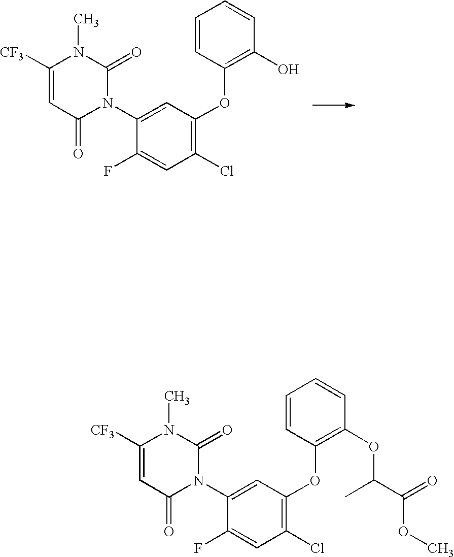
C1([CF3])=CC(=O)N(C2=CC(OC3=C(O)C=CC=C3)=C(Cl)C=C2F)C(=O)N1C.C1([CF3])=CC(=O)N(C2=CC(OC3=C(OC(C)C(=O)OC)C=CC=C3)=C(Cl)C=C2F)C(=O)N1C
